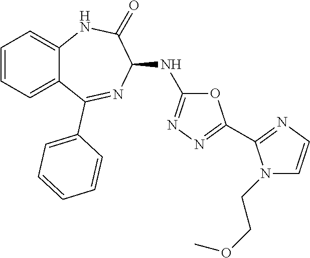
O1C(NC2C(=O)NC3=CC=CC=C3C(C3=CC=CC=C3)=N2)=NN=C1C1=NC=CN1CCOC
